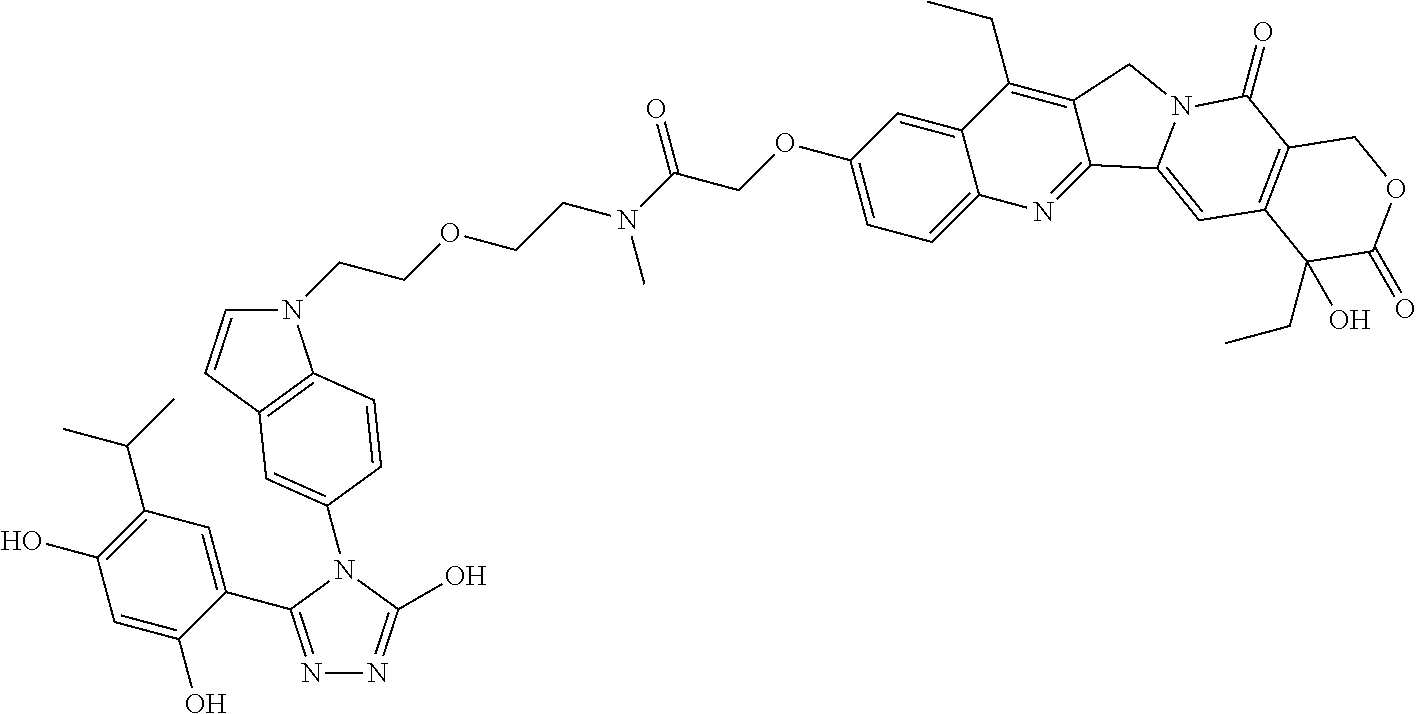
O(CCN(C(COC1=CC=C2C(=C1)C(CC)=C1C(=N2)C2=CC3=C(C(=O)N2C1)COC(=O)C3(O)CC)=O)C)CCN1C=CC2=C1C=CC(N1C(O)=NN=C1C1=CC(C(C)C)=C(O)C=C1O)=C2
